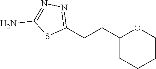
C1(CCC2CCCCO2)=NN=C(N)S1
